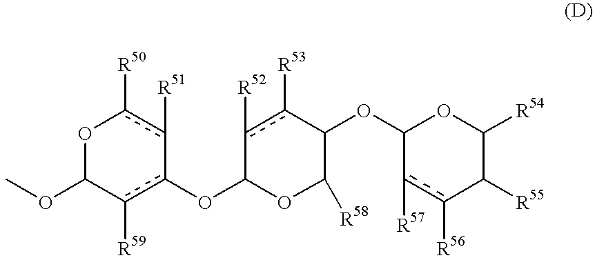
c1([R52])c([R53])C(OC2c([R57])c([R56])C([R55])C([R54])O2)C([R58])OC1Oc1c([R59])C(OC)Oc([R50])c-1[R51]
